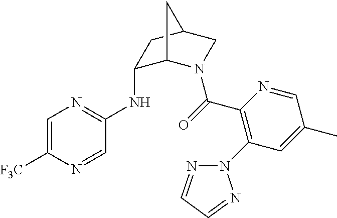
C1(NC2=NC=C([F3C])N=C2)C2N(C(=O)C3=C(N4N=CC=N4)C=C(C)C=N3)CC(C1)C2
